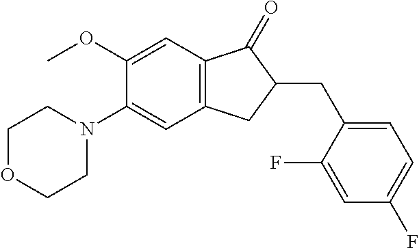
C1(OC)=CC2=C(C=C1N1CCOCC1)CC(CC1=CC=C(F)C=C1F)C2=O
